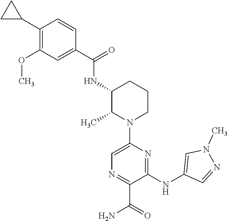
C1=CC(C(=O)NC2C(C)N(C3=CN=C(C(=O)N)C(NC4=CN(C)N=C4)=N3)CCC2)=CC(OC)=C1C1CC1
